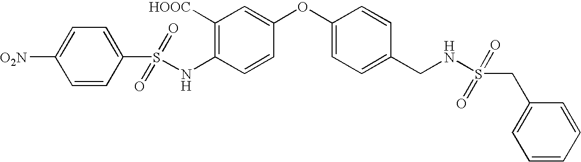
C1(NS(C2=CC=C([O2N])C=C2)(=O)=O)=C([HOOC])C=C(OC2=CC=C(CNS(CC3=CC=CC=C3)(=O)=O)C=C2)C=C1
